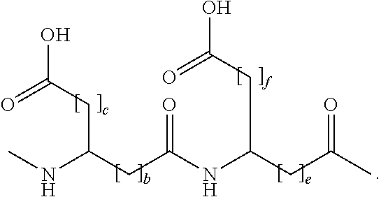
N(C(CC(=O)NC(CC(C)=O)CC(O)=O)CC(O)=O)C
